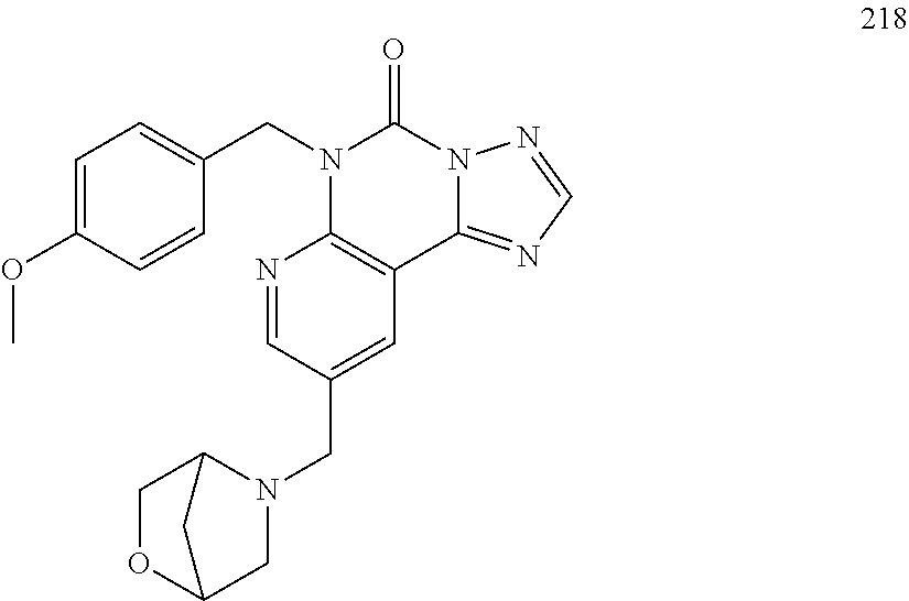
C1=C(OC)C=CC(CN2C(=O)N3C(=NC=N3)C3=C2N=CC(CN2CC4OCC2C4)=C3)=C1
